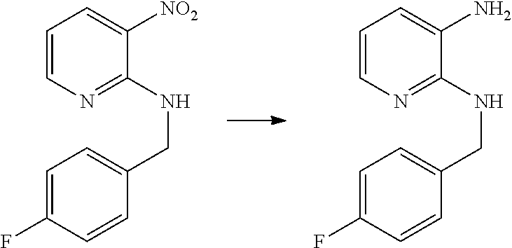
C1=CN=C(NCC2=CC=C(F)C=C2)C(N)=C1.C1=CN=C(NCC2=CC=C(F)C=C2)C([NO2])=C1
